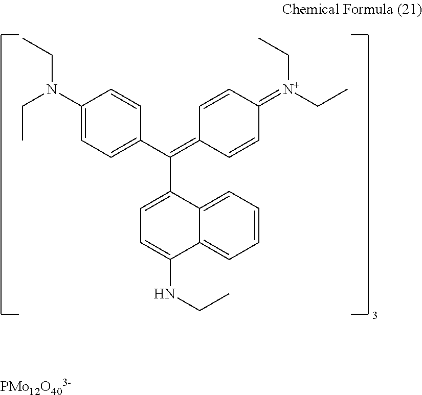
C1=C(C(C2=CC=C(N(CC)CC)C=C2)=C2C=CC(=[N+](CC)CC)C=C2)C2=CC=CC=C2C(NCC)=C1.[PMo12O403-]
